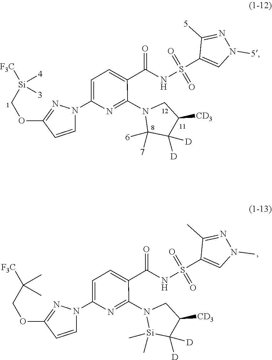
[5]N1C=C(S(=O)(=O)NC(C2=CC=C(N3C=CC(OC[Si]([4])([3])[F3C])=N3)N=C2N2C([6])([7])C([D])([D])C([CD3])C2)=O)C([5])=N1.CN1C=C(S(=O)(=O)NC(C2=CC=C(N3C=CC(OCC(C)(C)[F3C])=N3)N=C2N2[Si](C)(C)C([D])([D])C([CD3])C2)=O)C(C)=N1
